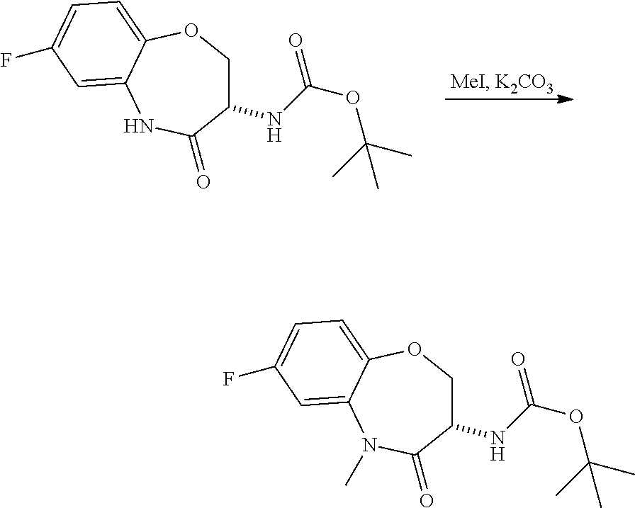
C1(NC(=O)OC(C)(C)C)COC2=CC=C(F)C=C2NC1=O.C1(NC(=O)OC(C)(C)C)COC2=CC=C(F)C=C2N(C)C1=O
